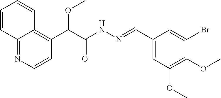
C(C(NN=CC1=CC(OC)=C(OC)C(Br)=C1)=O)(OC)C1=C2C(=NC=C1)C=CC=C2
